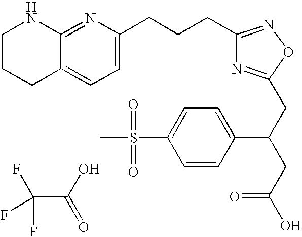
C1CCC2=CC=C(CCCC3=NOC(CC(CC(O)=O)C4=CC=C(S(=O)(=O)C)C=C4)=N3)N=C2N1.C(C(O)=O)(F)(F)F
